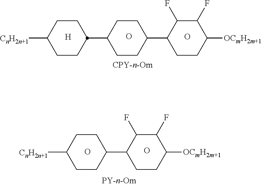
C1CC([CnH2n+1])CCC1C1CCC(C2CCC([OCmH2m+1])C(F)C2F)CC1.[H].O.O.O.O.C1CC([CnH2n+1])CCC1C1CCC([OCmH2m+1])C(F)C1F
